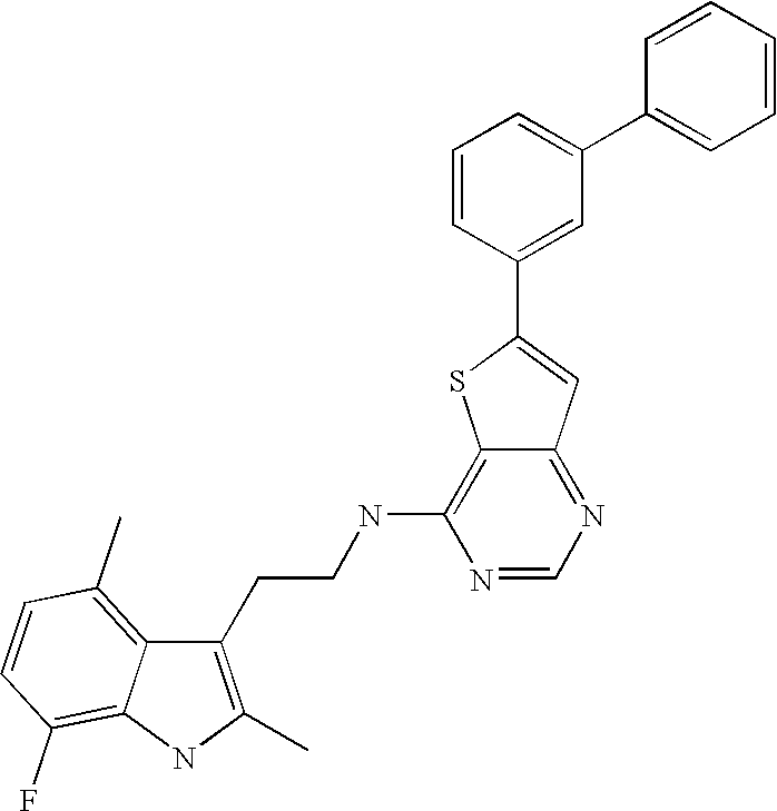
C1(CCNC2=C3C(=NC=N2)C=C(C2=CC(C4=CC=CC=C4)=CC=C2)S3)=C(C)NC2=C(F)C=CC(C)=C12
